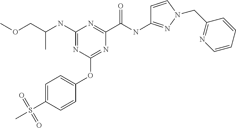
C(C)(COC)NC1=NC(OC2=CC=C(S(C)(=O)=O)C=C2)=NC(C(NC2=NN(CC3=NC=CC=C3)C=C2)=O)=N1
